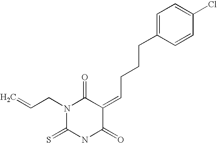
N1(CC=C)C(=S)NC(=O)C(=CCCCC2=CC=C(Cl)C=C2)C1=O
